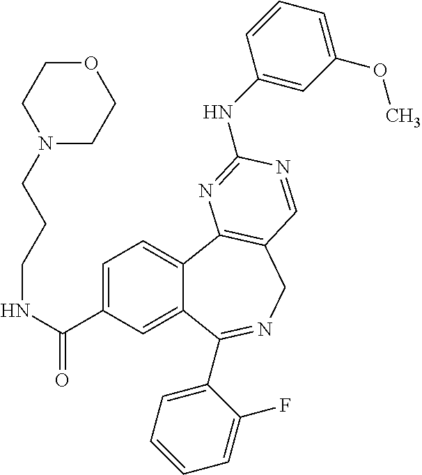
C1=C(C(=O)NCCCN2CCOCC2)C=C2C(=C1)C1=C(CN=C2C2=CC=CC=C2F)C=NC(NC2=CC(OC)=CC=C2)=N1
